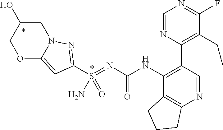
C1(C2=C(CC)C(F)=NC=N2)=C(NC(N=S(C2=NN3C(=C2)OCC(O)C3)(=O)N)=O)C2=C(N=C1)CCC2
